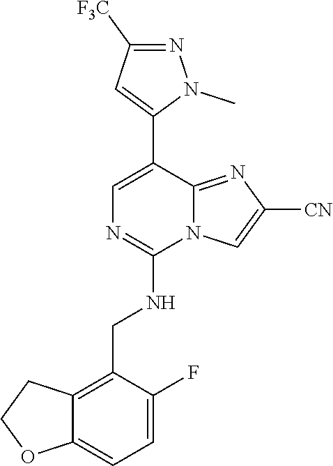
C1(C2=CN=C(NCC3=C4C(=CC=C3F)OCC4)N3C2=NC([CN])=C3)=CC([F3C])=NN1C
